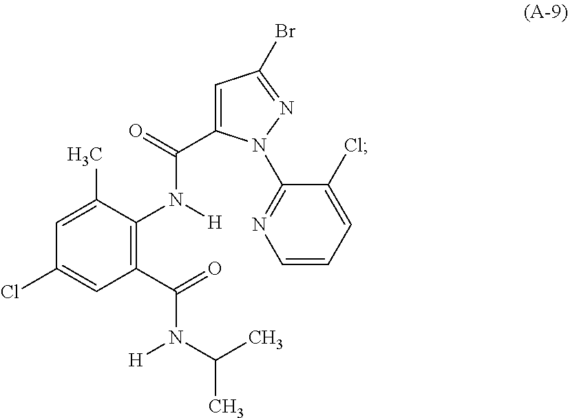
C1(C(=O)N(C(C)C)[H])=C(N([H])C(=O)C2=CC(Br)=NN2C2=NC=CC=C2Cl)C(C)=CC(Cl)=C1
